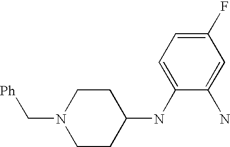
C1(F)=CC=C(NC2CCN(C[Ph])CC2)C(N)=C1
